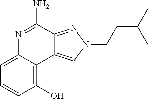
C1(O)=C2C(=CC=C1)N=C(N)C1=NN(CCC(C)C)C=C21
